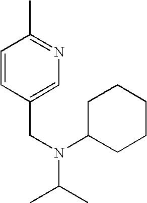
C1=CC(CN(C(C)C)C2CCCCC2)=CN=C1C
